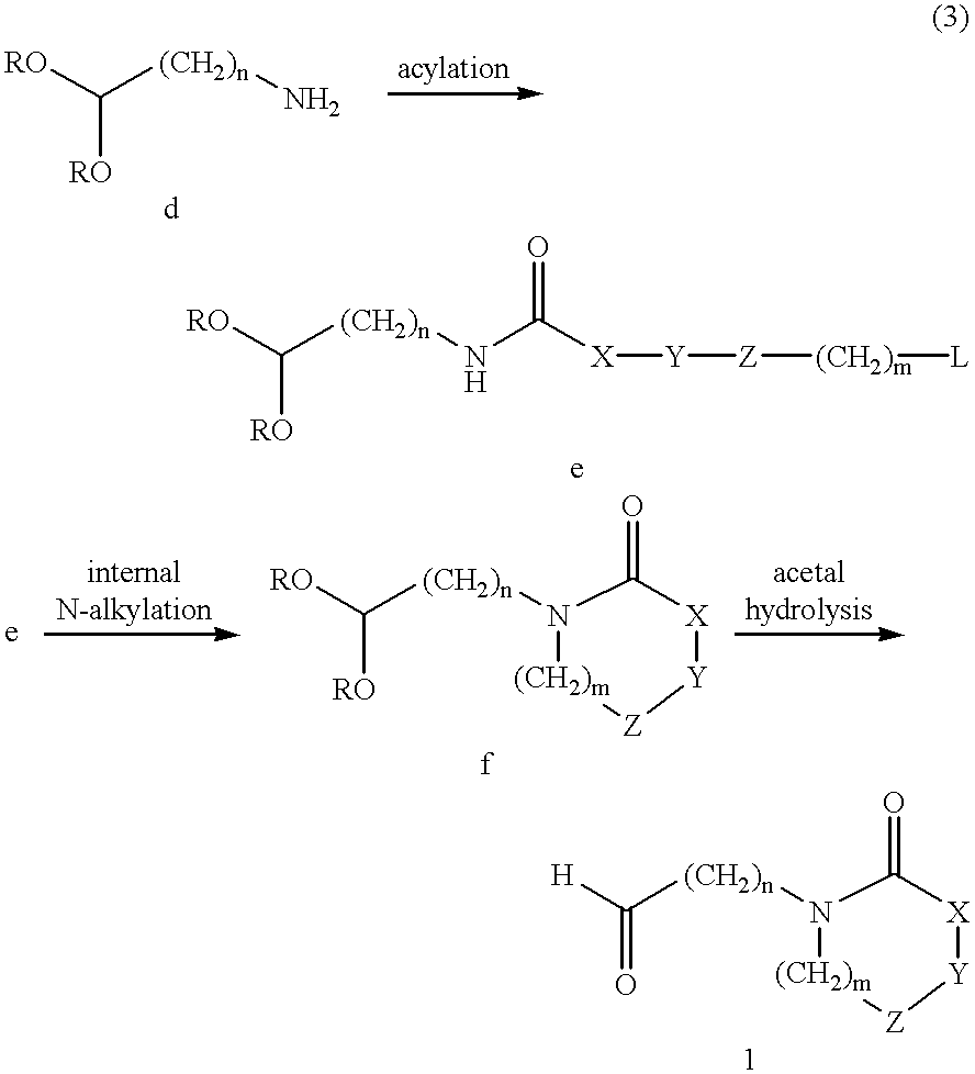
[RO]C([RO])[(CH2)n]N.[RO]C([RO])[(CH2)n]NC([X][Y][Z][(CH2)m][L])=O.[RO]C([RO])[(CH2)n]N1[(CH2)m][Z][Y][X]C1=O.[H]C(=O)[(CH2)n]N1[(CH2)m][Z][Y][X]C1=O
